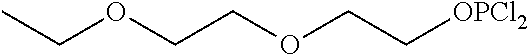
CCOCCOCC[OPCl2]
